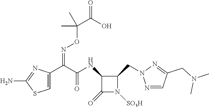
N1=CC(CN(C)C)=NN1CC1C(NC(=O)C(=NOC(C)(C)C(=O)O)C2=CSC(N)=N2)C(=O)N1[SO3H]
